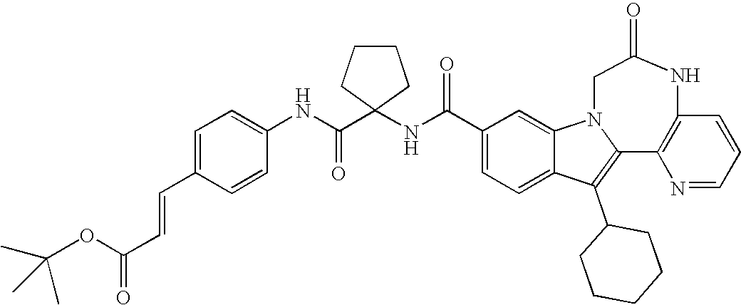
C1(C(NC2(C(NC3=CC=C(C=CC(=O)OC(C)(C)C)C=C3)=O)CCCC2)=O)=CC=C2C(=C1)N1CC(=O)NC3=C(C1=C2C1CCCCC1)N=CC=C3
